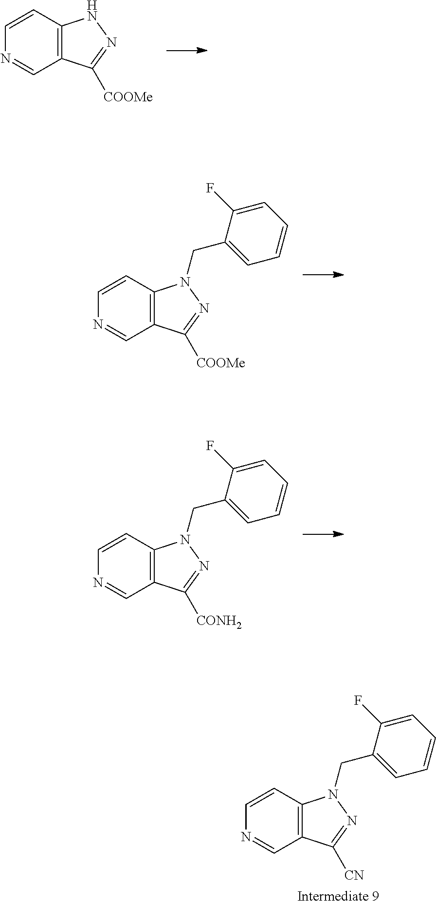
C12=C(C=NC=C1)C([COOMe])=NN2.C12=C(C=NC=C1)C([COOMe])=NN2CC1=CC=CC=C1F.C12=C(C=NC=C1)C([CONH2])=NN2CC1=CC=CC=C1F.C12=C(C=NC=C1)C([CN])=NN2CC1=CC=CC=C1F
